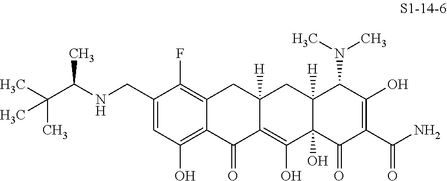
C1(CNC(C(C)(C)C)C)=CC(O)=C2C(=C1F)CC1([H])C(=C(O)C3(O)C([H])(C1)C(N(C)C)C(O)=C(C(N)=O)C3=O)C2=O
